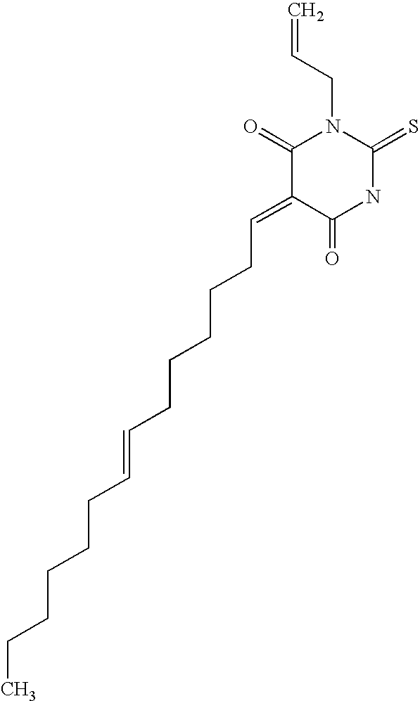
C=CCN1C(=O)C(=CCCCCCC=CCCCCCC)C(=O)NC1=S
